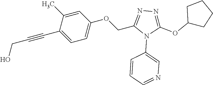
C1=C(C)C(C#CCO)=CC=C1OCC1=NN=C(OC2CCCC2)N1C1=CN=CC=C1
